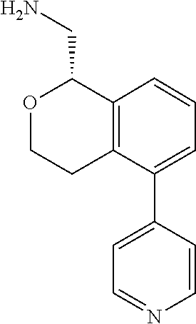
C1=CC=C(C2=CC=NC=C2)C2=C1C(CN)OCC2
